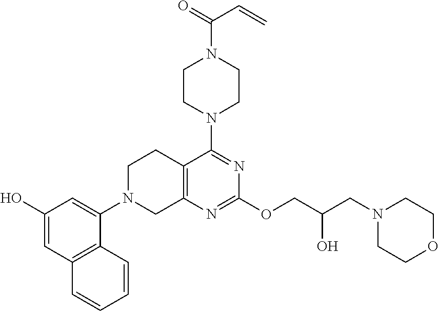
C1(O)=CC2=C(C(N3CC4=C(CC3)C(N3CCN(C(=O)C=C)CC3)=NC(OCC(CN3CCOCC3)O)=N4)=C1)C=CC=C2
